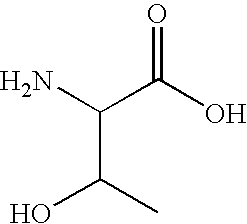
NC(C(O)=O)C(C)O
